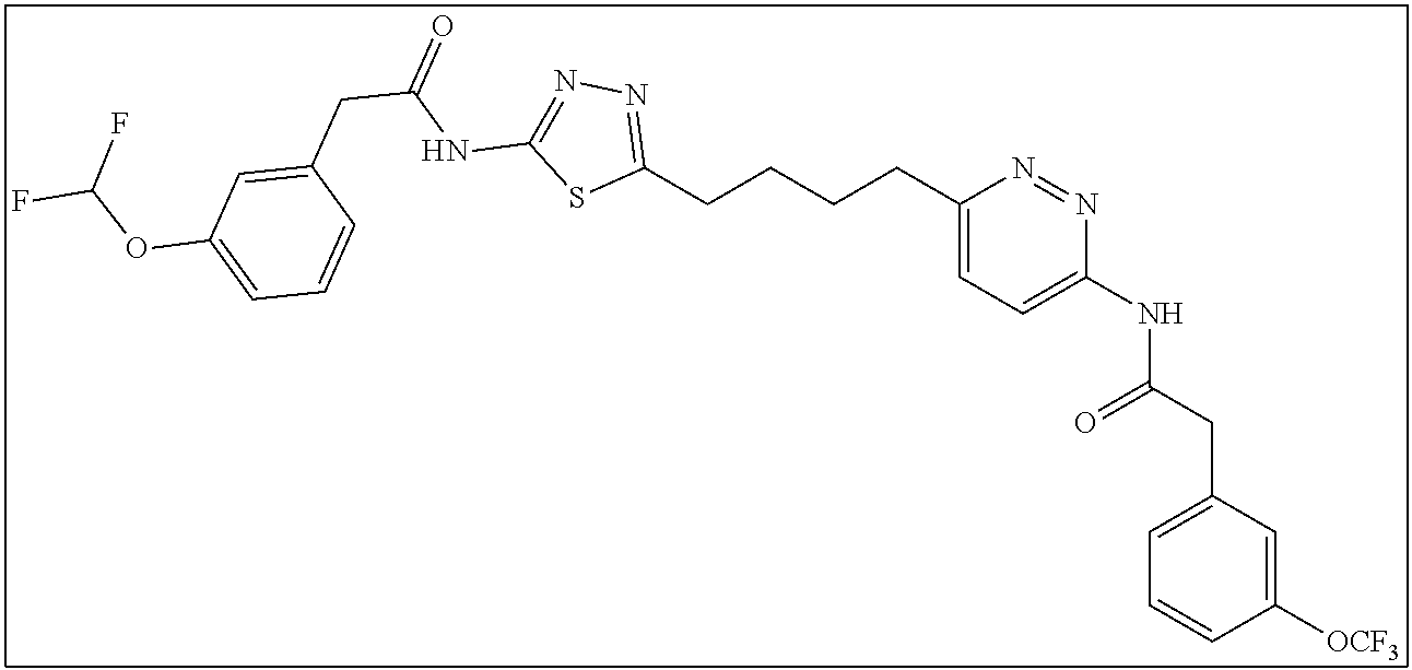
C1(CCCCC2=CC=C(NC(CC3=CC=CC([OCF3])=C3)=O)N=N2)=NN=C(NC(CC2=CC(OC(F)F)=CC=C2)=O)S1
